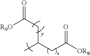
O=C(CC(CC([OR8])=O)C)[R9O]
